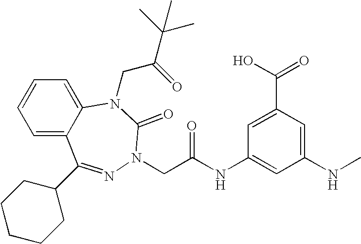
C1=C2C(=CC=C1)N(CC(=O)C(C)(C)C)C(=O)N(CC(NC1=CC(NC)=CC(C(=O)O)=C1)=O)N=C2C1CCCCC1
